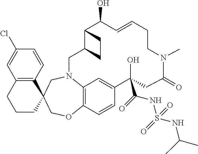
C1(Cl)=CC2=C(C=C1)C1(CCC2)COC2=C3N(C1)CC1C(C(O)C=CCCN(C)C(=O)CC(O)(C(=O)NS(NC(C)C)(=O)=O)C(=C3)C=C2)CC1
